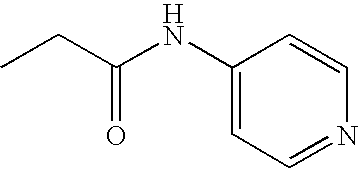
C1(NC(CC)=O)=CC=NC=C1
